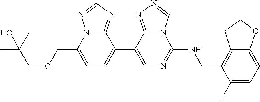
C1(C2=CC=C(COCC(C)(C)O)N3C2=NC=N3)=CN=C(NCC2=C3C(=CC=C2F)OCC3)N2C1=NN=C2
